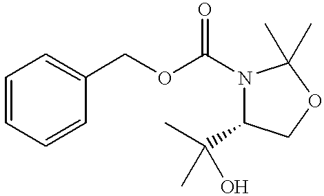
C1=CC=CC(COC(N2C(C(C)(C)O)COC2(C)C)=O)=C1
